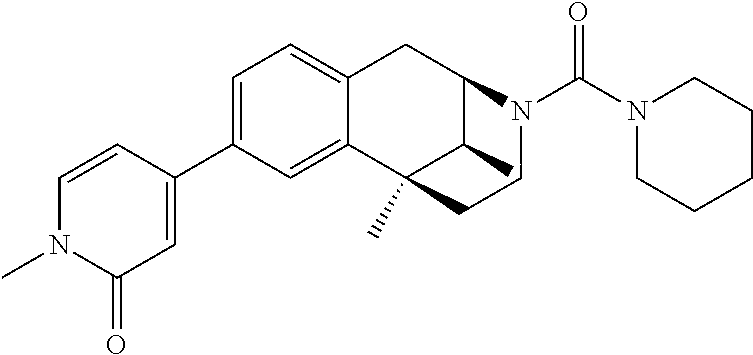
C12=CC(C3=CC(=O)N(C)C=C3)=CC=C1CC1C(C)C2(C)CCN1C(N1CCCCC1)=O
